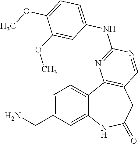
C1=C(CN)C=C2C(=C1)C1=C(CC(=O)N2)C=NC(NC2=CC=C(OC)C(OC)=C2)=N1
